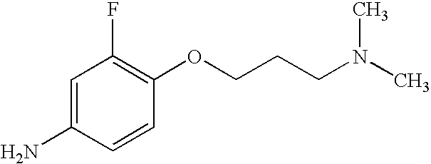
C1=C(N)C=CC(OCCCN(C)C)=C1F
